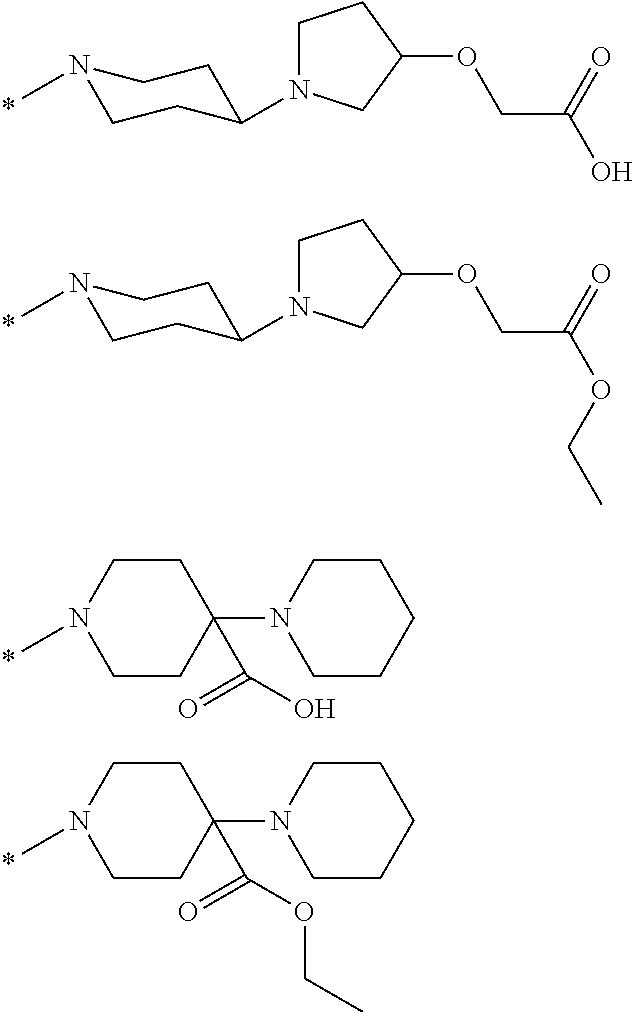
N1(C)CCC(N2CCC(OCC(OCC)=O)C2)CC1.N1(C)CCC(N2CCCCC2)(C(=O)O)CC1.N1(C)CCC(N2CCCCC2)(C(=O)OCC)CC1.N1(C)CCC(N2CCC(OCC(O)=O)C2)CC1
